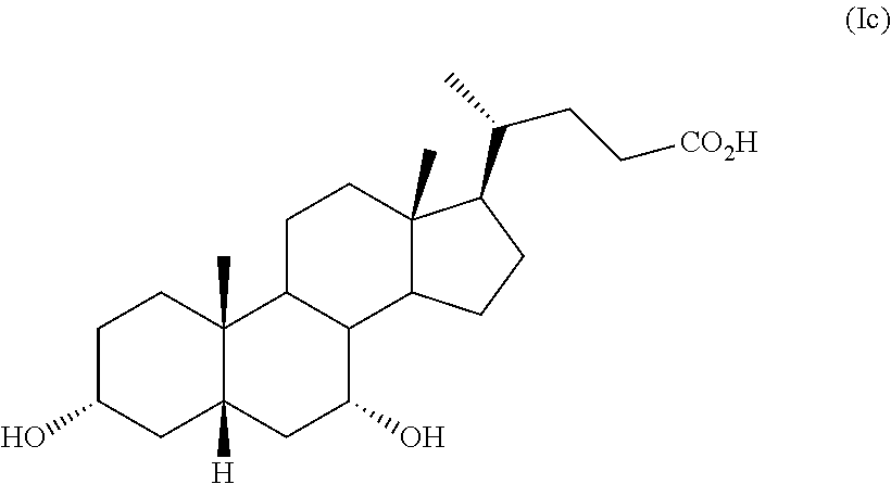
C1C(O)CC2([H])C(C)(C1)C1C(C(O)C2)C2C(C)(CC1)C(C(CC[CO2H])C)CC2
